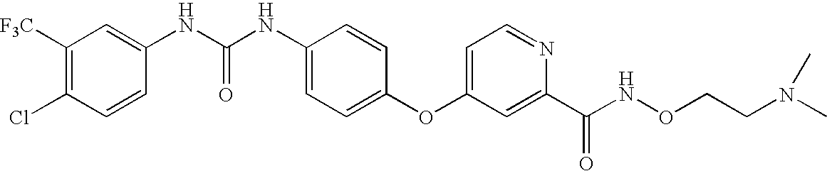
C1([F3C])=C(Cl)C=CC(NC(NC2=CC=C(OC3=CC=NC(C(NOCCN(C)C)=O)=C3)C=C2)=O)=C1
